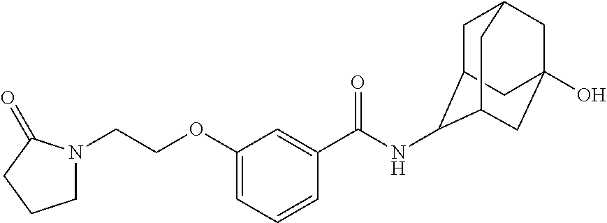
C1C2C(NC(C3=CC(OCCN4CCCC4=O)=CC=C3)=O)C3CC(O)(CC1C3)C2
